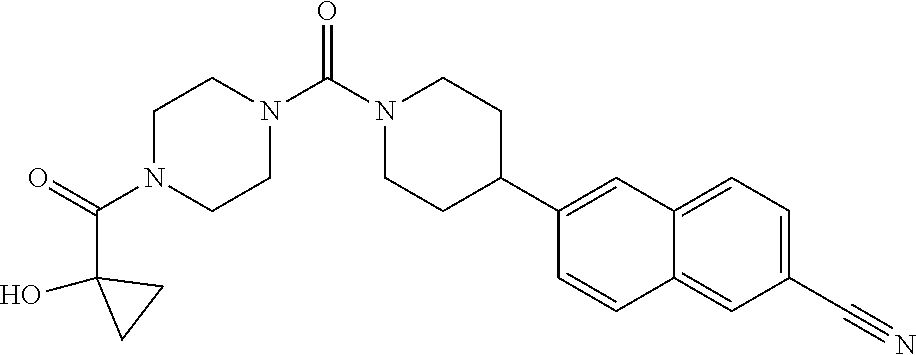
O=C(N1CCN(C(=O)N2CCC(C3=CC4=CC=C(C#N)C=C4C=C3)CC2)CC1)C1(O)CC1
